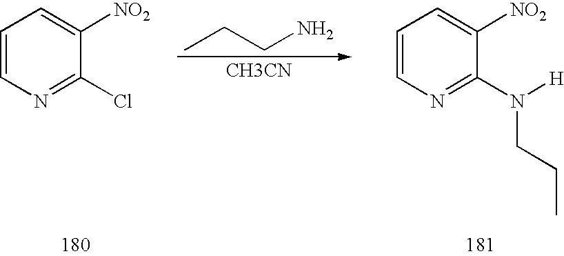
C1=CN=C(Cl)C([NO2])=C1.CCCN.[CH3CN].C1=CN=C(N([H])CCC)C([NO2])=C1
